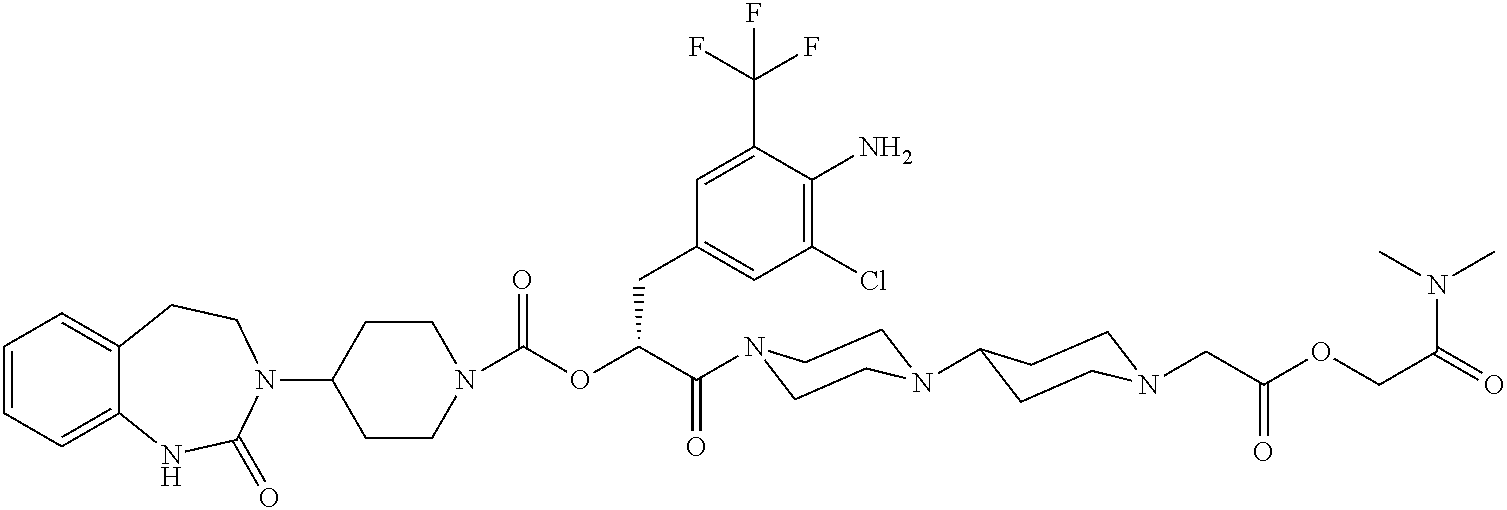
C1(N2CCC3=CC=CC=C3NC2=O)CCN(C(OC(C(=O)N2CCN(C3CCN(CC(OCC(=O)N(C)C)=O)CC3)CC2)CC2=CC(Cl)=C(N)C(C(F)(F)F)=C2)=O)CC1
